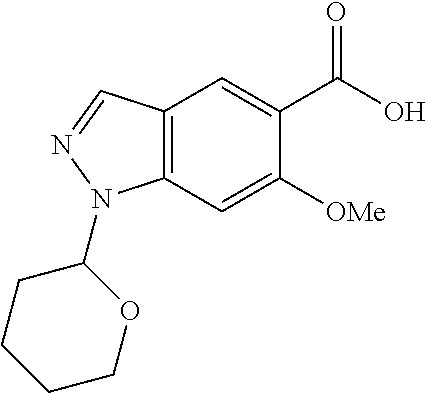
C12=C(C=C([OMe])C(C(O)=O)=C1)N(C1CCCCO1)N=C2
